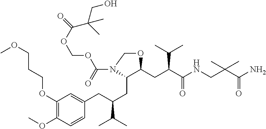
C1(OCCCOC)=C(OC)C=CC(CC(CC2C(CC(C(NCC(C(N)=O)(C)C)=O)C(C)C)OCN2C(OCOC(=O)C(CO)(C)C)=O)C(C)C)=C1
